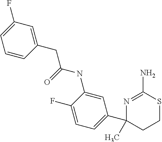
C1=C(CC(NC2=CC(C3(C)CCSC(N)=N3)=CC=C2F)=O)C=CC=C1F
